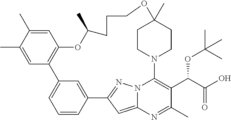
C1(C)=CC2=C(C=C1C)OC(C)CCCOC1(C)CCN(C3=C(C(C(O)=O)OC(C)(C)C)C(C)=NC4=CC(=NN43)C3=CC2=CC=C3)CC1
